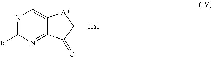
N1=C([R])N=C2C(=C1)[A*]C([Hal])C2=O
